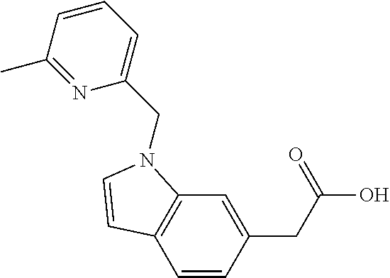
C1=CC(CC(O)=O)=CC2=C1C=CN2CC1=CC=CC(C)=N1
